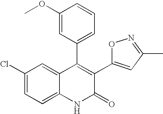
C1(Cl)=CC=C2C(=C1)C(C1=CC=CC(OC)=C1)=C(C1=CC(C)=NO1)C(=O)N2
